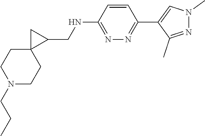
N1(CCC)CCC2(CC1)C(CNC1=NN=C(C3=CN(C)N=C3C)C=C1)C2
